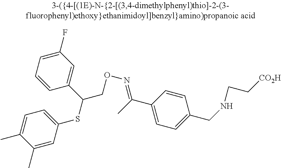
C1(SC(CON=C(C2=CC=C(CNCC[CO2H])C=C2)C)C2=CC(F)=CC=C2)=CC=C(C)C(C)=C1
